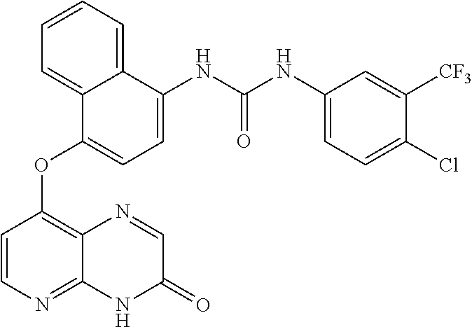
C12=CC=CC=C1C(OC1=C3C(=NC=C1)NC(=O)C=N3)=CC=C2NC(NC1=CC=C(Cl)C([CF3])=C1)=O
